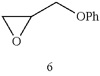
C1OC1C[OPh]
